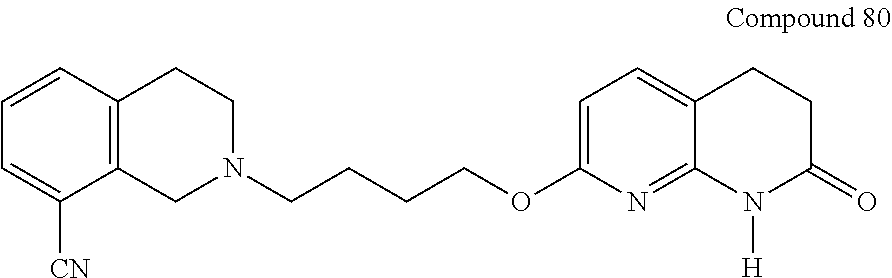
C12=C(CN(CCCCOC3=CC=C4C(=N3)N([H])C(=O)CC4)CC1)C([CN])=CC=C2
